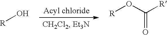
[R]O.O=C(O[R])[R]
